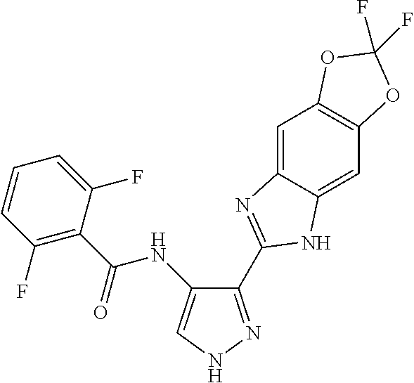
C1(F)=C(C(=O)NC2=CNN=C2C2=NC3=CC4=C(C=C3N2)OC(F)(F)O4)C(F)=CC=C1
